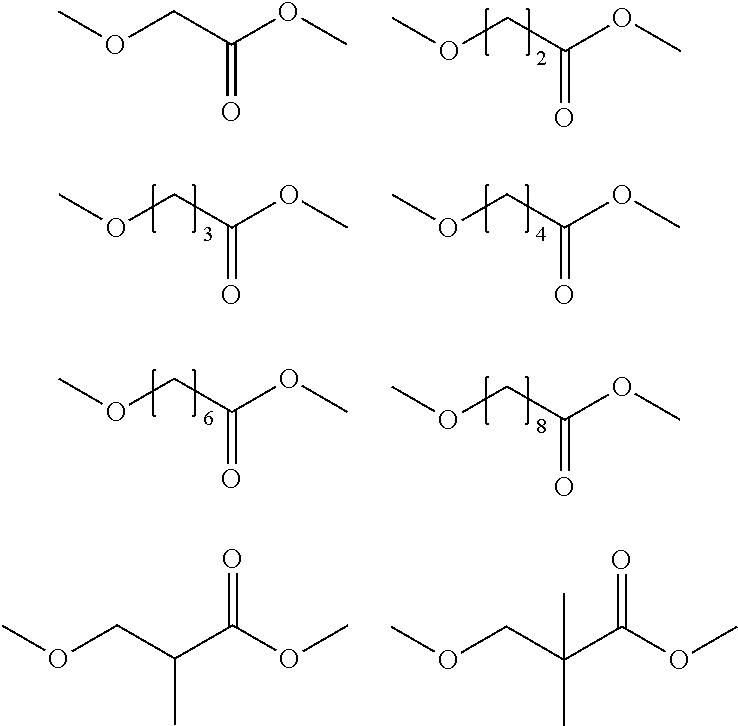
O(CC(OC)=O)C.O(CC(OC)=O)C.O(CC(OC)=O)C.O(CC(OC)=O)C.O(CC(OC)=O)C.O(CC(OC)=O)C.O(CC(C(OC)=O)C)C.O(CC(C(OC)=O)(C)C)C
